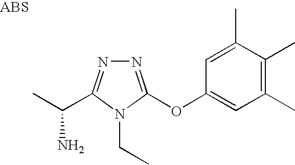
N1=C(OC2=CC(C)=C(C)C(C)=C2)N(CC)C(C(C)N)=N1
